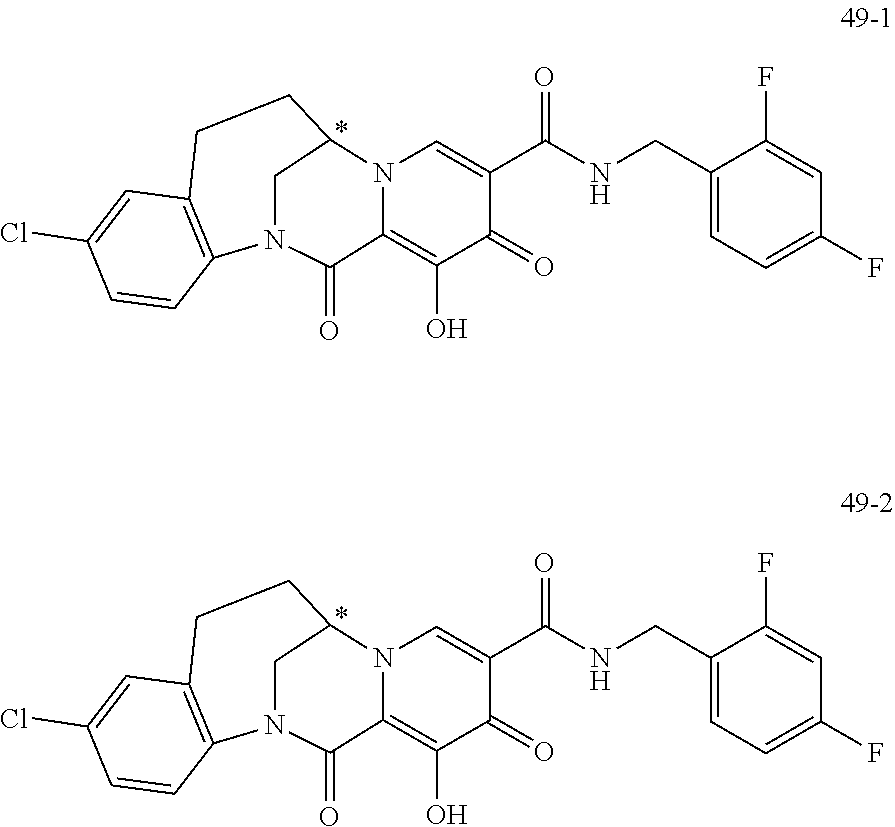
C1(O)=C2C(=O)N3C4=C(C=C(Cl)C=C4)CCC(N2C=C(C(=O)NCC2=CC=C(F)C=C2F)C1=O)C3.C1(O)=C2C(=O)N3C4=C(C=C(Cl)C=C4)CCC(N2C=C(C(=O)NCC2=CC=C(F)C=C2F)C1=O)C3
